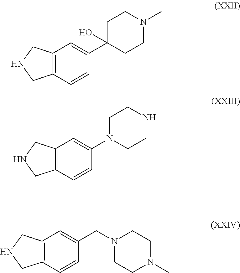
C1(C2(O)CCN(C)CC2)=CC2=C(C=C1)CNC2.C1(CN2CCN(C)CC2)=CC2=C(C=C1)CNC2.C1(N2CCNCC2)=CC2=C(C=C1)CNC2
